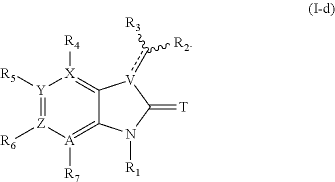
[Y]1([R5])=[Z]([R6])[A]([R7])=C2C(=[X]1[R4])[V](c([R3])[R2])C(=[T])N2[R1]
